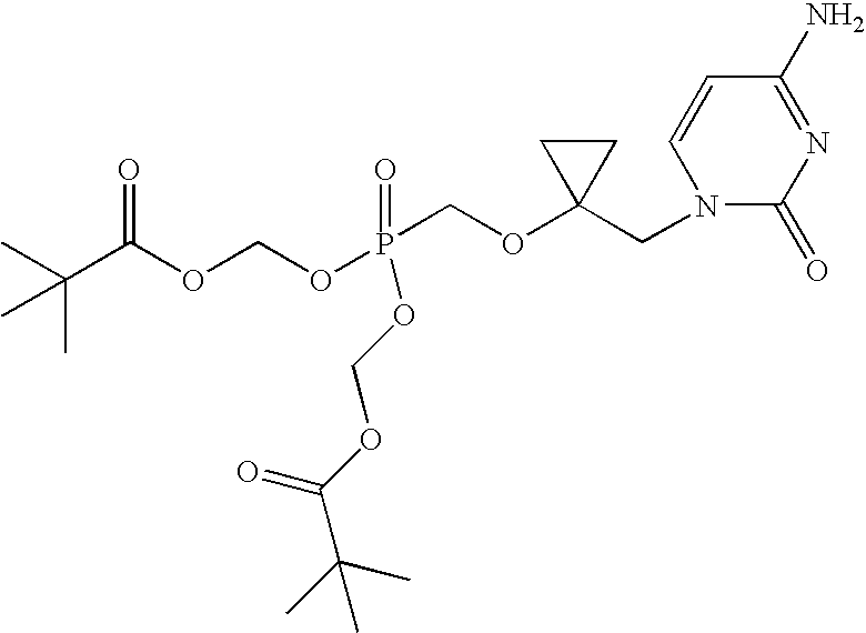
CC(C(OCOP(=O)(COC1(CN2C(=O)N=C(N)C=C2)CC1)OCOC(C(C)(C)C)=O)=O)(C)C
